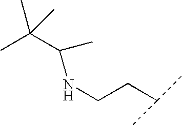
CC(C)(C)C(C)NCCC(C)C
